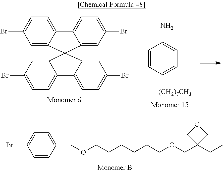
BrC1=CC=C(COCCCCCCOCC2(CC)COC2)C=C1.C1=C(Br)C=C2C(=C1)C1=CC=C(Br)C=C1C21C2=CC(Br)=CC=C2C2=CC=C(Br)C=C21.NC1=CC=C([(CH2)7CH3])C=C1
